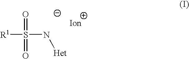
[R1]S(N[Het])(=O)=O
